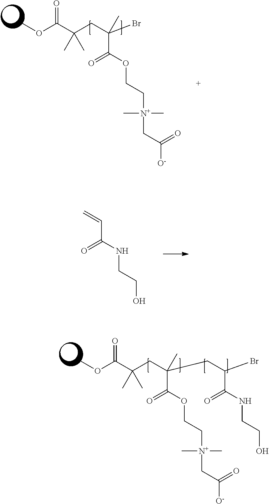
C=CC(NCCO)=O.COC(C(CC(Br)(C(=O)OCC[N+](CC([O-])=O)(C)C)C)(C)C)=O.COC(C(CC(CC(Br)C(NCCO)=O)(C(=O)OCC[N+](CC([O-])=O)(C)C)C)(C)C)=O
